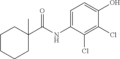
C1CCCC(C(NC2=CC=C(O)C(Cl)=C2Cl)=O)(C)C1
